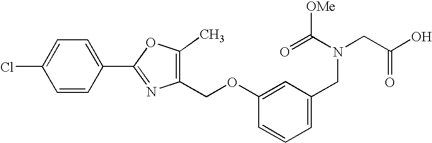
C1=C(Cl)C=CC(C2=NC(COC3=CC(CN(C(=O)[OMe])CC(O)=O)=CC=C3)=C(C)O2)=C1
